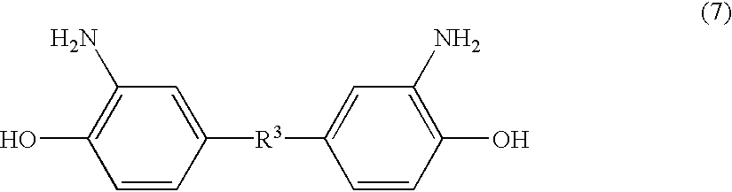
C1(O)=C(N)C=C([R3]C2=CC(N)=C(O)C=C2)C=C1
